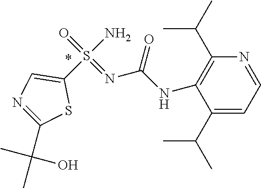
C1(S(N)(=O)=NC(NC2=C(C(C)C)N=CC=C2C(C)C)=O)=CN=C(C(C)(C)O)S1
